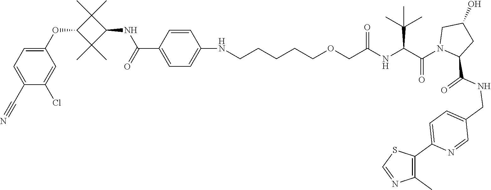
C1(C#N)=CC=C(OC2C(C)(C)C(NC(=O)C3=CC=C(NCCCCCOCC(NC(C(N4CC(O)CC4C(NCC4=CC=C(C5=C(C)N=CS5)N=C4)=O)=O)C(C)(C)C)=O)C=C3)C2(C)C)C=C1Cl
